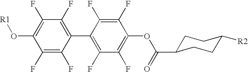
C1(F)=C(O[R1])C(F)=C(F)C(C2=C(F)C(F)=C(OC(=O)C3CCC([R2])CC3)C(F)=C2F)=C1F
